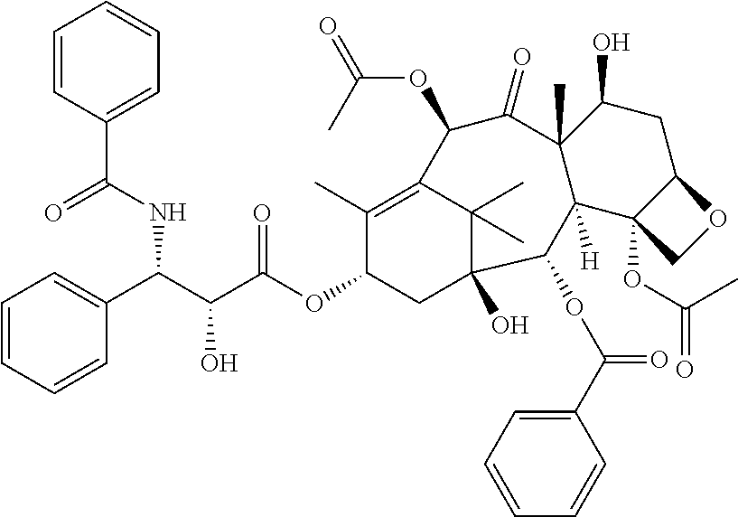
C1=CC(C(NC(C(C(OC2CC3(O)C(C)(C)C(=C2C)C(OC(C)=O)C(=O)C2(C)C([H])(C3OC(C3=CC=CC=C3)=O)C3(OC(=O)C)C(CC2O)OC3)=O)O)C2=CC=CC=C2)=O)=CC=C1
